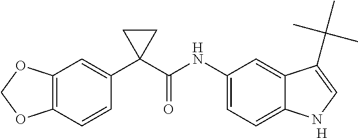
[H].C12=C(C=CC(C3(C(NC4=CC=C5C(=C4)C(C(C)(C)C)=CN5)=O)CC3)=C1)OCO2
